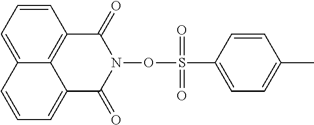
C1=CC=C2C3=C1C(=O)N(OS(=O)(=O)C1=CC=C(C)C=C1)C(=O)C3=CC=C2
